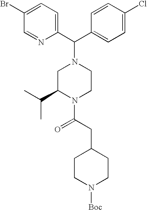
C1(C(C2=CC=C(Cl)C=C2)N2CC(C(C)C)N(C(CC3CCN([Boc])CC3)=O)CC2)=CC=C(Br)C=N1
